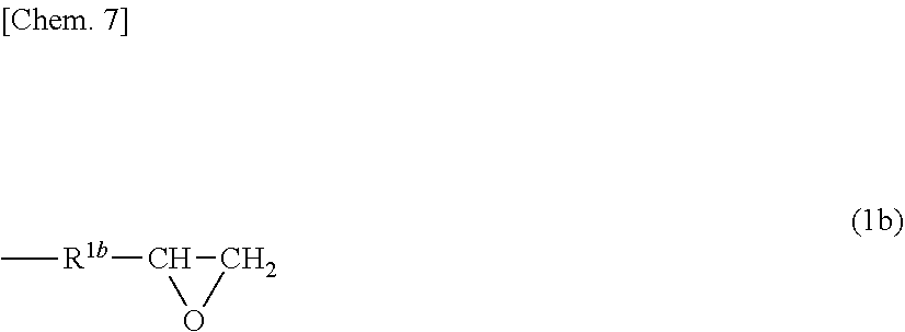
[R1b](C1OC1)C
